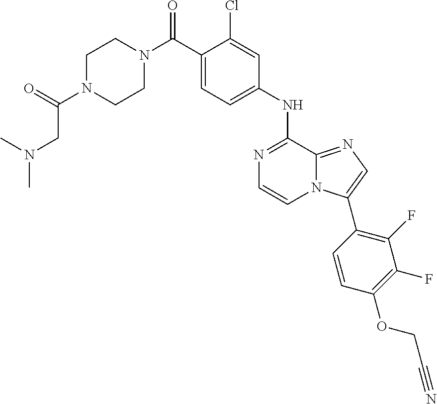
N1=C(NC2=CC=C(C(N3CCN(C(=O)CN(C)C)CC3)=O)C(Cl)=C2)C2=NC=C(C3=C(F)C(F)=C(OCC#N)C=C3)N2C=C1
